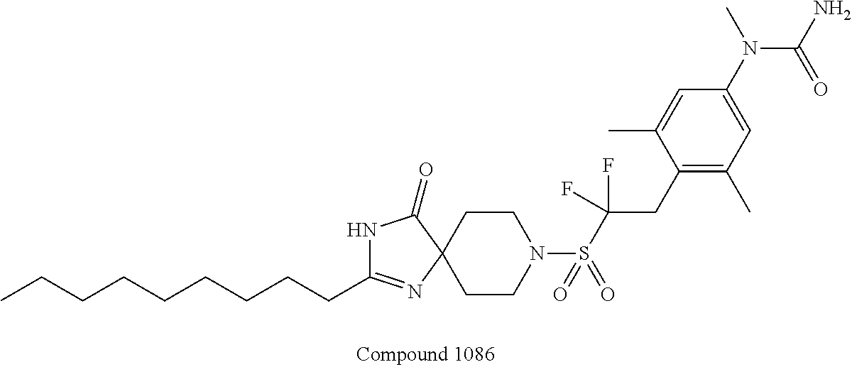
C1CN(S(C(CC2=C(C)C=C(N(C)C(N)=O)C=C2C)(F)F)(=O)=O)CCC12N=C(CCCCCCCCC)NC2=O
